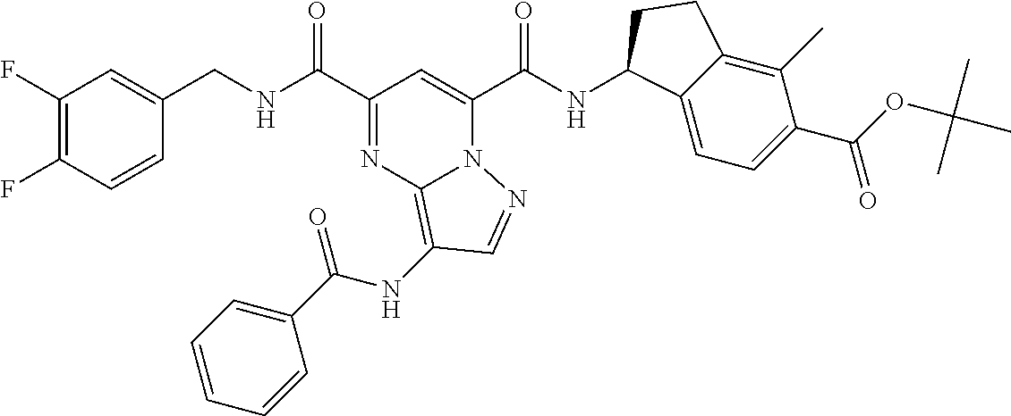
C1(F)=C(F)C=CC(CNC(C2=NC3=C(NC(C4=CC=CC=C4)=O)C=NN3C(C(NC3C4=CC=C(C(=O)OC(C)(C)C)C(C)=C4CC3)=O)=C2)=O)=C1
